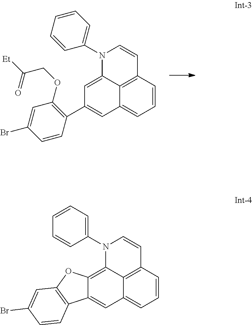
N1(C2=CC=CC=C2)C2=C3C(=CC4=CC=CC(=C24)C=C1)C1=C(O3)C=C(Br)C=C1.N1(C2=CC=CC=C2)C2=CC(C3=C(OCC(=O)[Et])C=C(Br)C=C3)=CC3=CC=CC(=C23)C=C1
